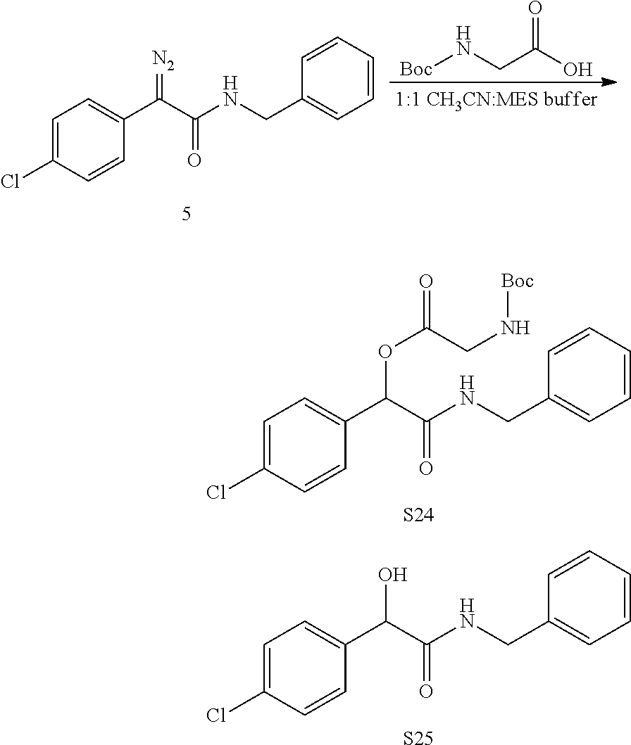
[Boc]NCC(O)=O.C1=C(Cl)C=CC(C(C(NCC2=CC=CC=C2)=O)=[N2])=C1.C1=C(Cl)C=CC(C(C(NCC2=CC=CC=C2)=O)OC(=O)CN[Boc])=C1.[S24].C1=C(Cl)C=CC(C(C(NCC2=CC=CC=C2)=O)O)=C1.[S25]
